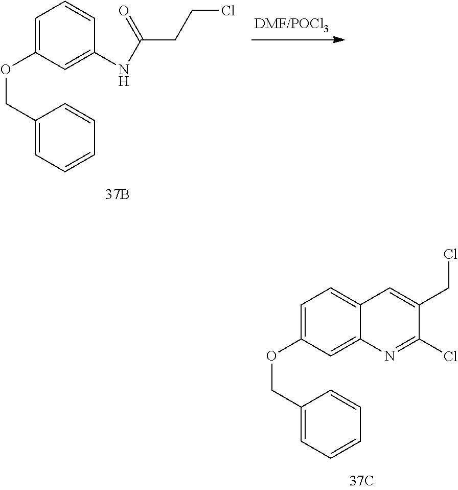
C1=C(OCC2=CC=CC=C2)C=C(NC(CCCl)=O)C=C1.C1=C(OCC2=CC=CC=C2)C=C2C(=C1)C=C(CCl)C(Cl)=N2
